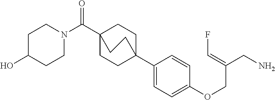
C1C2(C3=CC=C(OCC(CN)=CF)C=C3)CCC(C(=O)N3CCC(O)CC3)(C1)CC2
